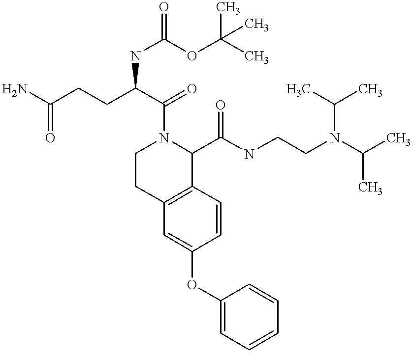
O(C1=CC2=C(C=C1)C(C(NCCN(C(C)C)C(C)C)=O)N(C(=O)C(NC(=O)OC(C)(C)C)CCC(N)=O)CC2)C1=CC=CC=C1
